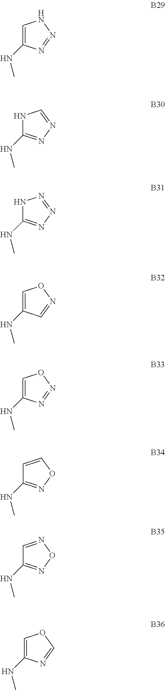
C1=C(NC)N=NN1.N1C(NC)=NN=C1.N1C(NC)=NN=N1.C1=C(NC)C=NO1.C1=C(NC)N=NO1.C1=CON=C1NC.C1=NON=C1NC.C1=C(NC)N=CO1
